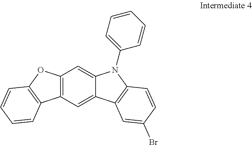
C12=C(C=C3C(=C1)N(C1=CC=CC=C1)C1=C3C=C(Br)C=C1)C1=C(O2)C=CC=C1
